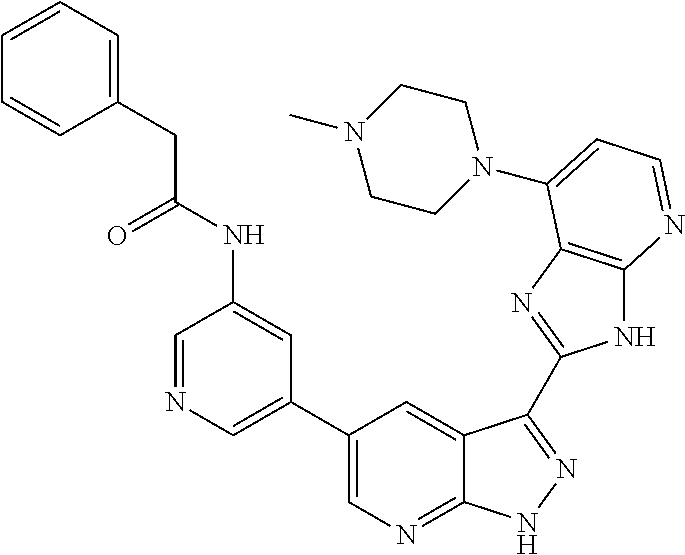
C1=NC=C(C2=CN=C3C(=C2)C(C2=NC4=C(N2)N=CC=C4N2CCN(C)CC2)=NN3)C=C1NC(CC1=CC=CC=C1)=O
